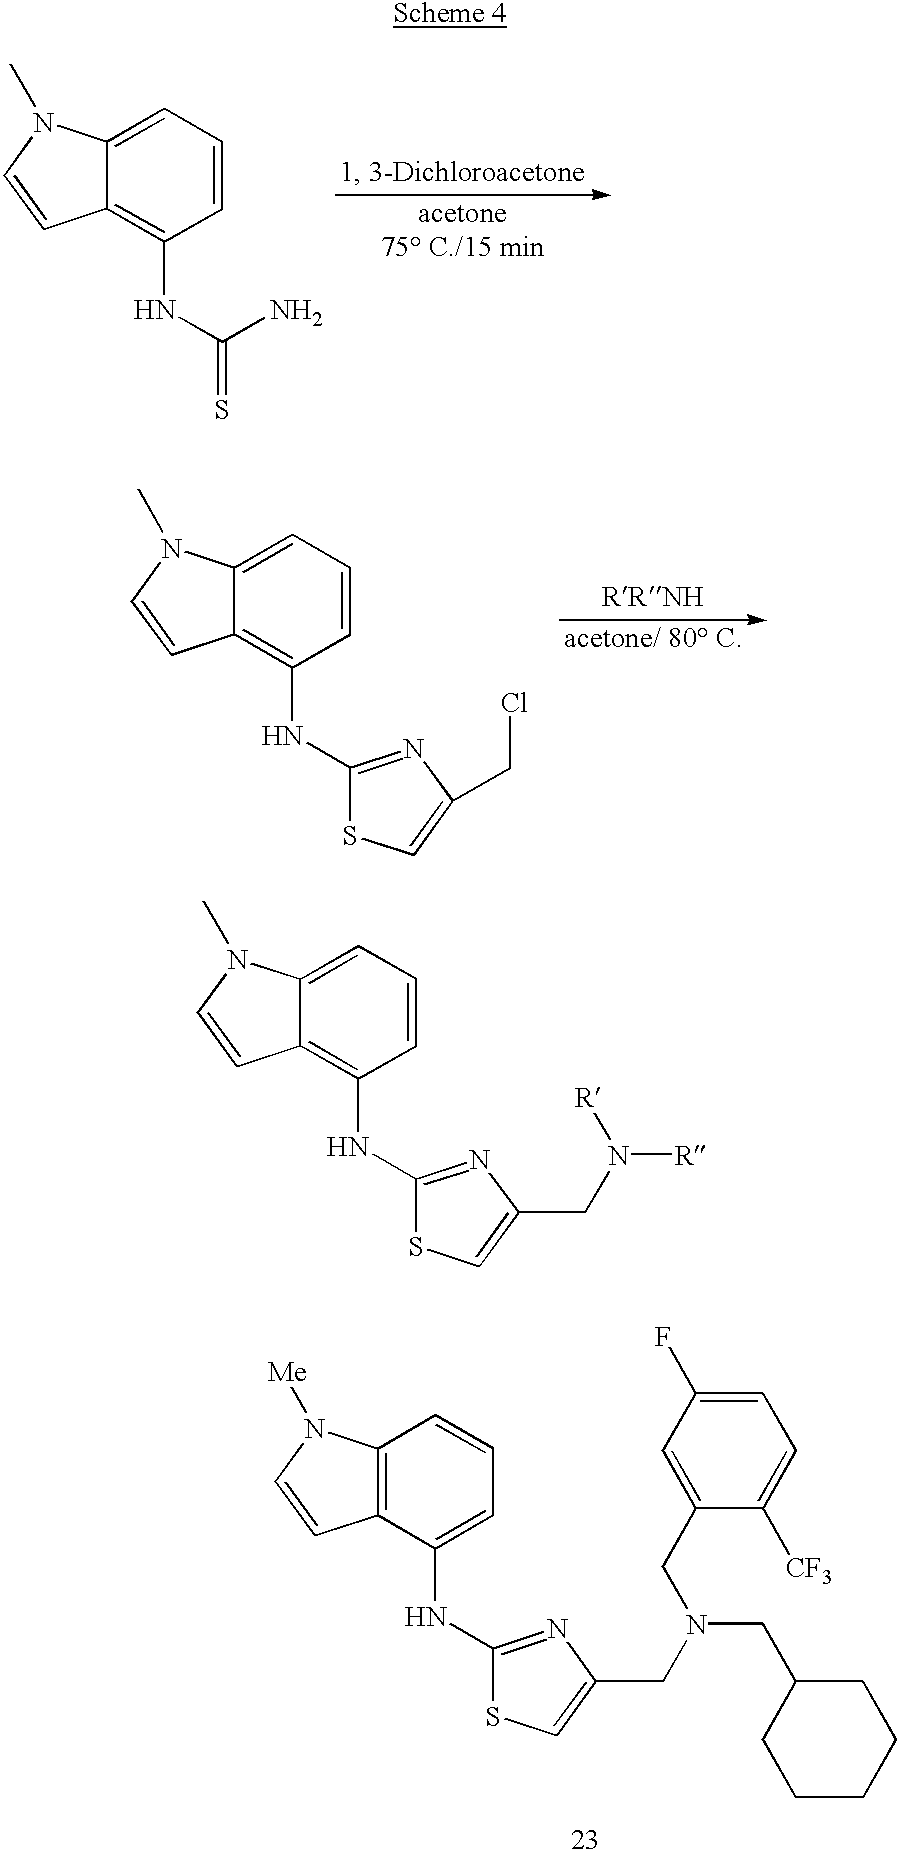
C1=C2C(=C(NC(N)=S)C=C1)C=CN2C.C1=C2C(=C(NC3=NC(CCl)=CS3)C=C1)C=CN2C.C1=CC=C(NC2=NC(CN(CC3CCCCC3)CC3=CC(F)=CC=C3[CF3])=CS2)C2=C1N([Me])C=C2.C12=CC=CC(NC3=NC(CN([R])[R])=CS3)=C1C=CN2C
